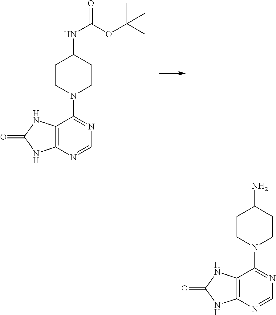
C12=C(C(N3CCC(NC(OC(C)(C)C)=O)CC3)=NC=N1)NC(=O)N2.C12=C(C(N3CCC(N)CC3)=NC=N1)NC(=O)N2
